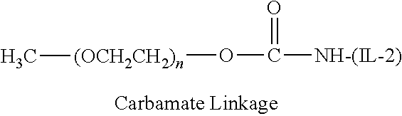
C(=O)([NH-(IL-2)])O[(OCH2CH2)n]C
